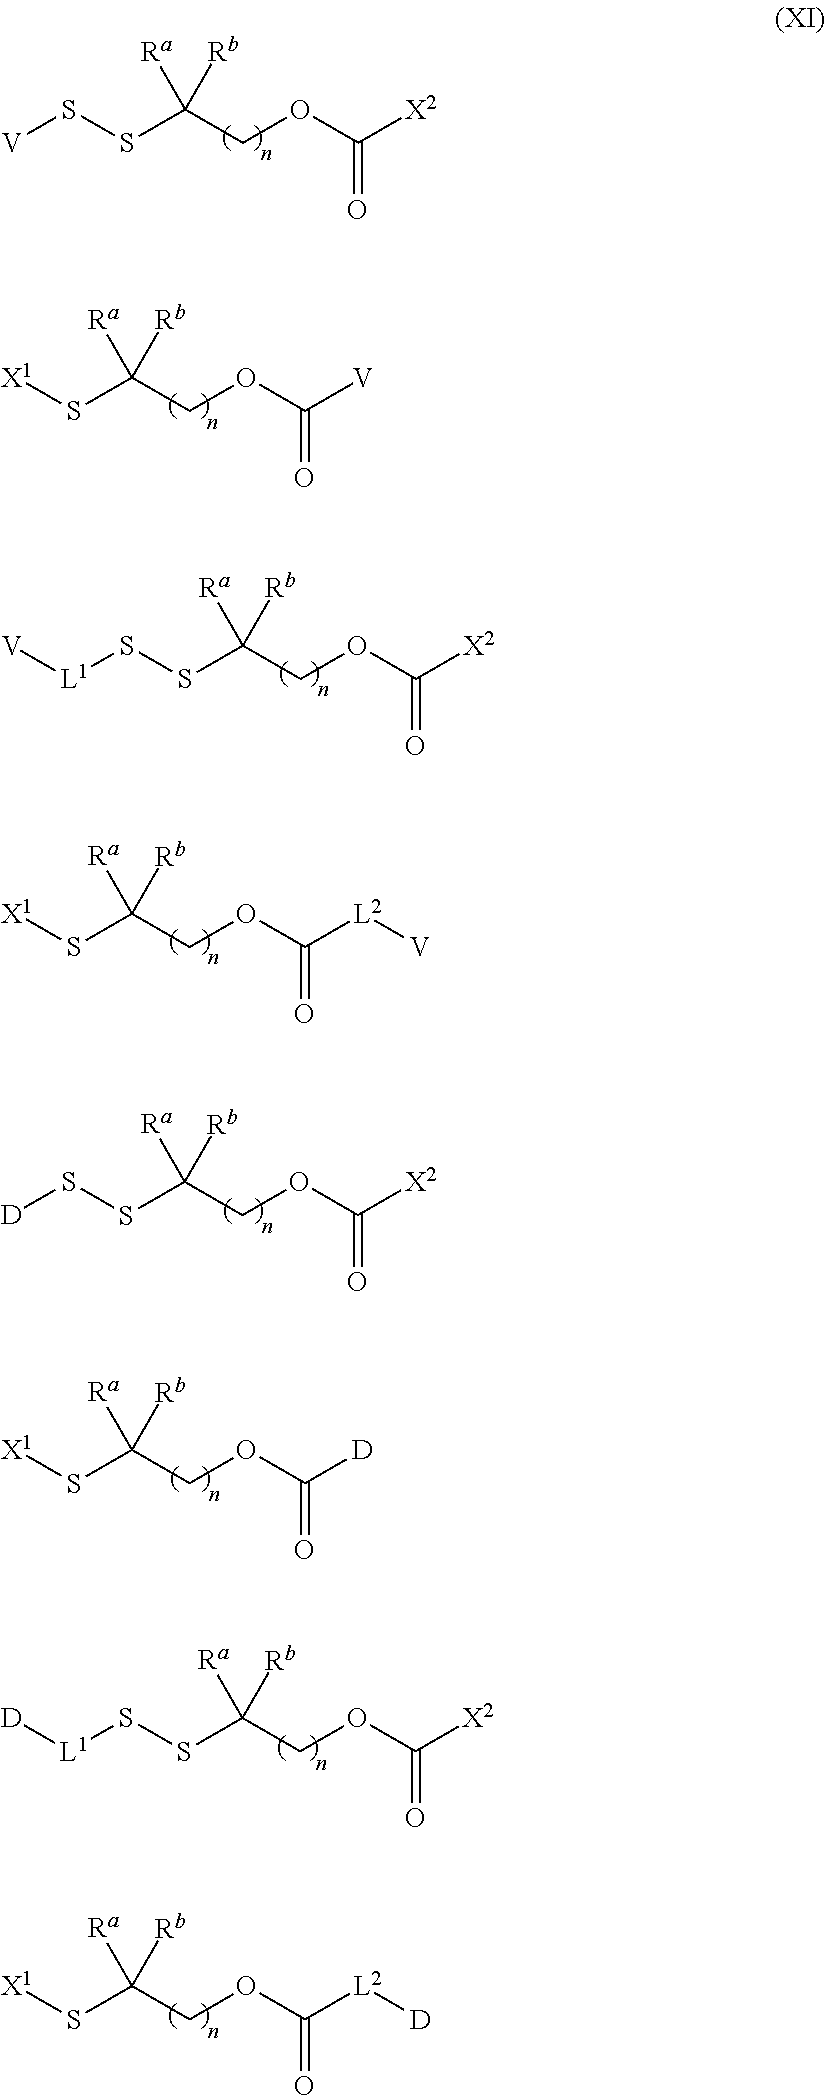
[V]SSC(COC([X2])=O)([Ra])[Rb].[X1]SC(COC([V])=O)([Ra])[Rb].[L1](SSC(COC([X2])=O)([Ra])[Rb])[V].[X1]SC(COC([L2][V])=O)([Ra])[Rb].[D]SSC(COC([X2])=O)([Ra])[Rb].[X1]SC(COC([D])=O)([Ra])[Rb].[L1](SSC(COC([X2])=O)([Ra])[Rb])[D].[X1]SC(COC([L2][D])=O)([Ra])[Rb]
